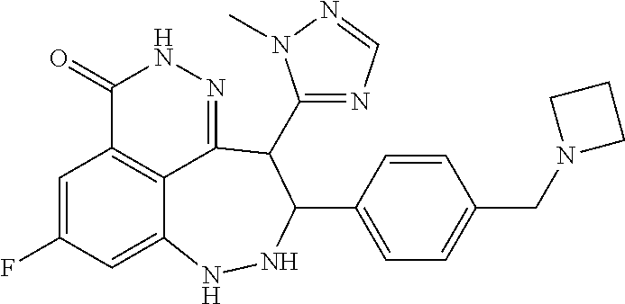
C1=C(F)C=C2C3=C1C(=O)NN=C3C(C1=NC=NN1C)C(C1=CC=C(CN3CCC3)C=C1)NN2
